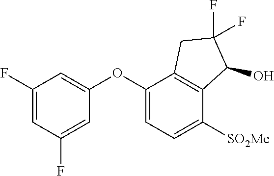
C1(F)=CC(F)=CC(OC2=CC=C([SO2Me])C3=C2CC(F)(F)C3O)=C1
